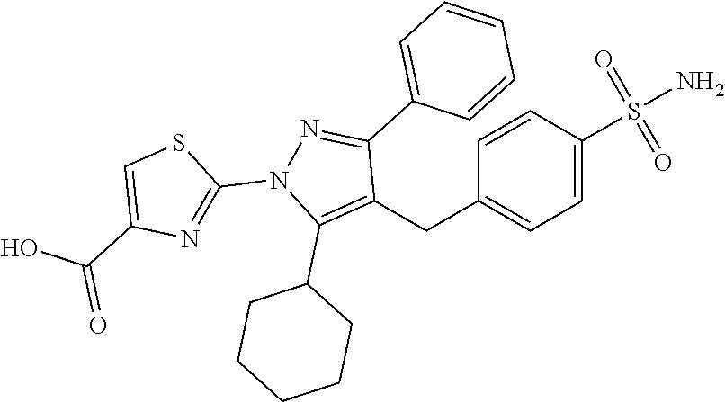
C1(CC2=C(C3CCCCC3)N(C3=NC(C(=O)O)=CS3)N=C2C2=CC=CC=C2)=CC=C(S(N)(=O)=O)C=C1
